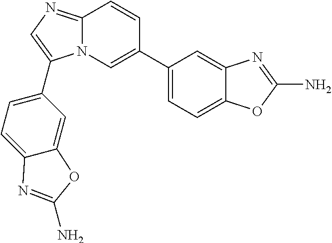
C1(C2=CN3C(=NC=C3C3=CC=C4C(=C3)OC(N)=N4)C=C2)=CC=C2C(=C1)N=C(N)O2
